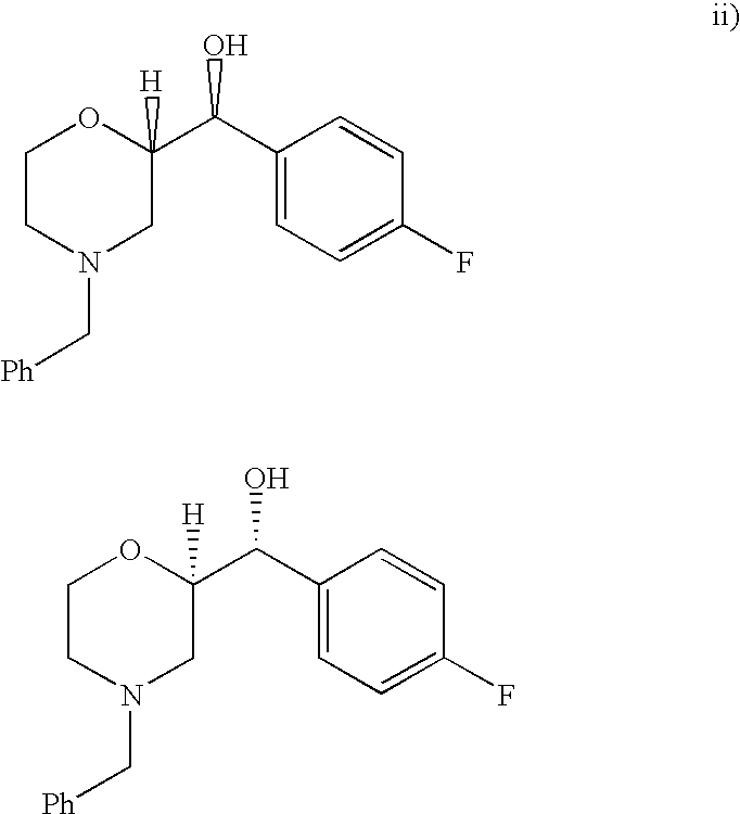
C1CN(C[Ph])CC(C(C2=CC=C(F)C=C2)O)([H])O1.C1CN(C[Ph])CC(C(C2=CC=C(F)C=C2)O)([H])O1
